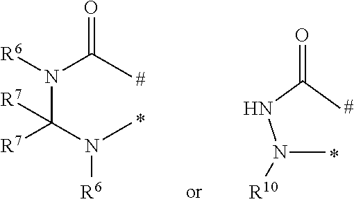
CN(NC(C)=O)[R10].N(C(N(C)[R6])([R7])[R7])(C(C)=O)[R6]
